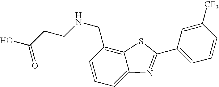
OC(CCNCC1=C2C(=CC=C1)N=C(C1=CC=CC([CF3])=C1)S2)=O
